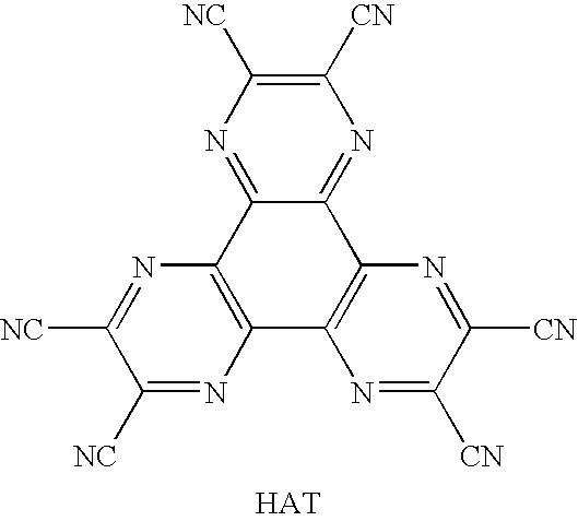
C12=C(C3=NC([NC])=C([CN])N=C3C3=C1N=C([CN])C([CN])=N3)N=C([NC])C([NC])=N2
